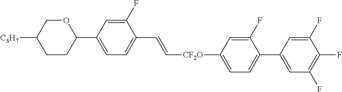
C1(C2OCC([C3H7])CC2)=CC=C(C=C[CF2O]C2=CC=C(C3=CC(F)=C(F)C(F)=C3)C(F)=C2)C(F)=C1
